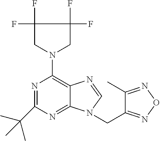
N1=C(C(C)(C)C)N=C2C(=C1N1CC(F)(F)C(F)(F)C1)N=CN2CC1=NON=C1C
